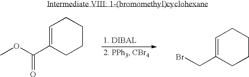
COC(C1=CCCCC1)=O.C1=C(CBr)CCCC1
